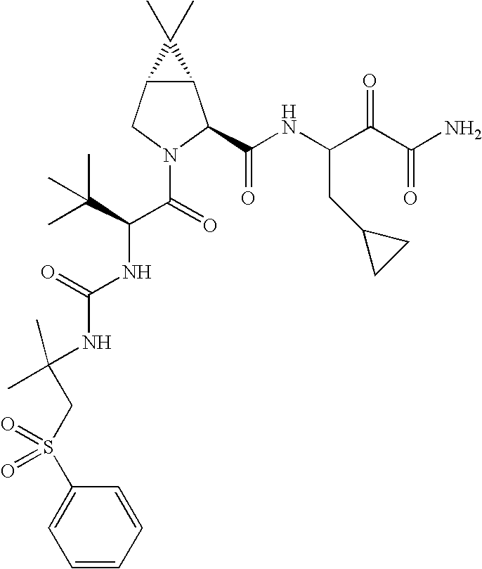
C12C(CN(C(=O)C(C(C)(C)C)NC(NC(CS(C3=CC=CC=C3)(=O)=O)(C)C)=O)C1C(NC(C(C(N)=O)=O)CC1CC1)=O)C2(C)C
